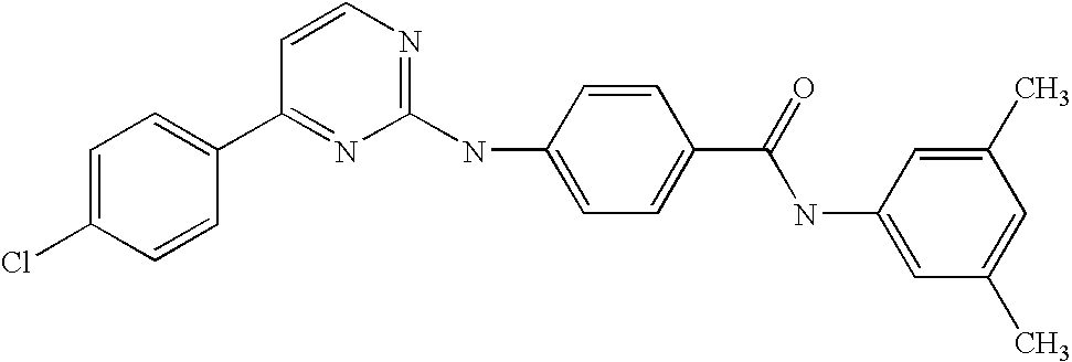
C1=C(Cl)C=CC(C2=NC(NC3=CC=C(C(=O)NC4=CC(C)=CC(C)=C4)C=C3)=NC=C2)=C1
